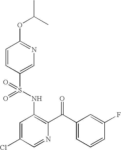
O=S(NC1=C(C(C2=CC=CC(F)=C2)=O)N=CC(Cl)=C1)(=O)C1=CN=C(OC(C)C)C=C1
